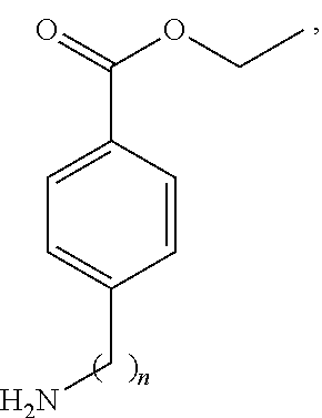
C1=CC(C(=O)OCC)=CC=C1CN
